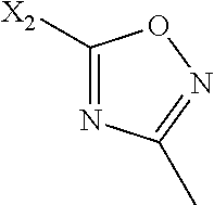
N1=C([X2])ON=C1C
